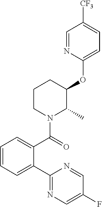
C1=CC=C(C2=NC=C(F)C=N2)C(C(=O)N2C(C)C(OC3=CC=C([CF3])C=N3)CCC2)=C1
